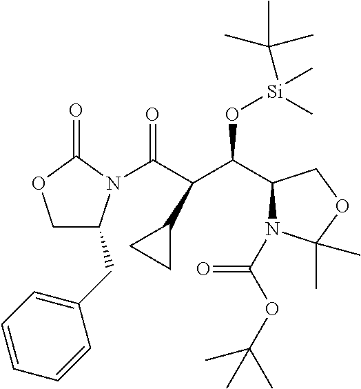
C1C(CC2=CC=CC=C2)N(C(C(C(C2N(C(OC(C)(C)C)=O)C(C)(C)OC2)O[Si](C)(C)C(C)(C)C)C2CC2)=O)C(=O)O1
